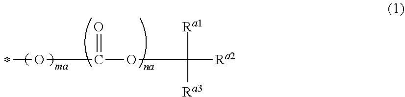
O(C(OC([Ra1])([Ra3])[Ra2])=O)C
